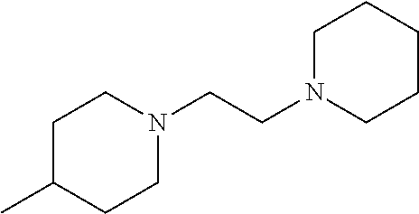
CC1CCN(CCN2CCCCC2)CC1
